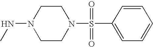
C1CN(NC)CCN1S(=O)(=O)C1=CC=CC=C1
